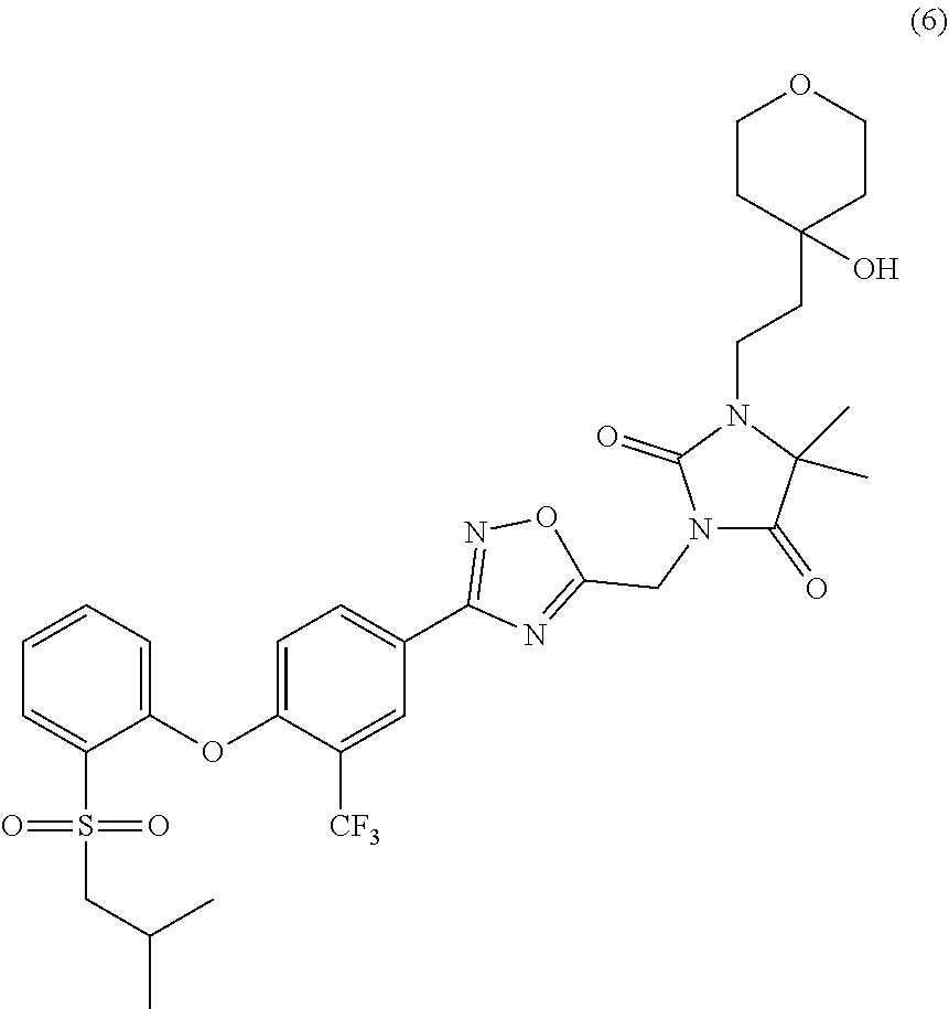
C1(OC2=CC=C(C3=NOC(CN4C(=O)C(C)(C)N(CCC5(O)CCOCC5)C4=O)=N3)C=C2[CF3])=CC=CC=C1S(=O)(=O)CC(C)C
